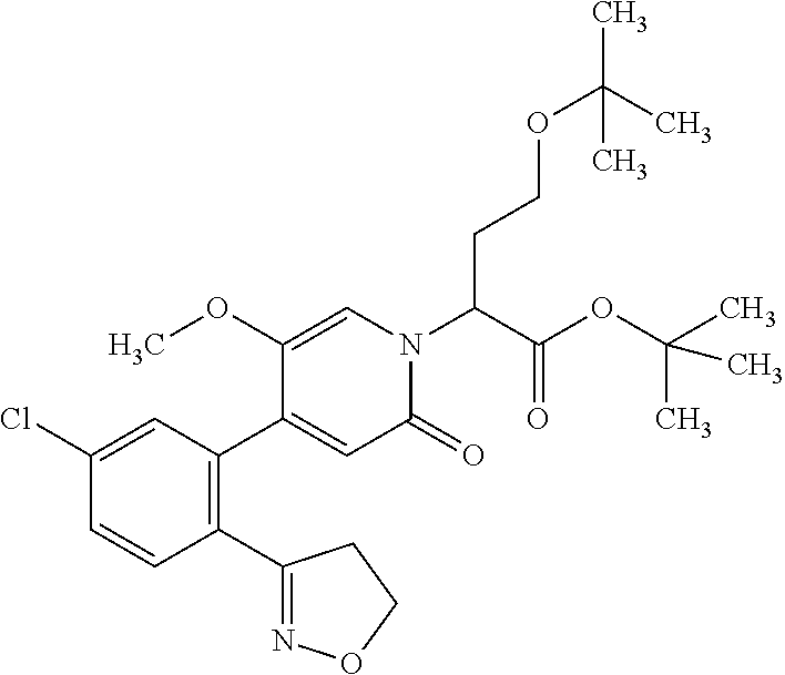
C1(Cl)=CC(C2=CC(=O)N(C(C(OC(C)(C)C)=O)CCOC(C)(C)C)C=C2OC)=C(C2=NOCC2)C=C1
